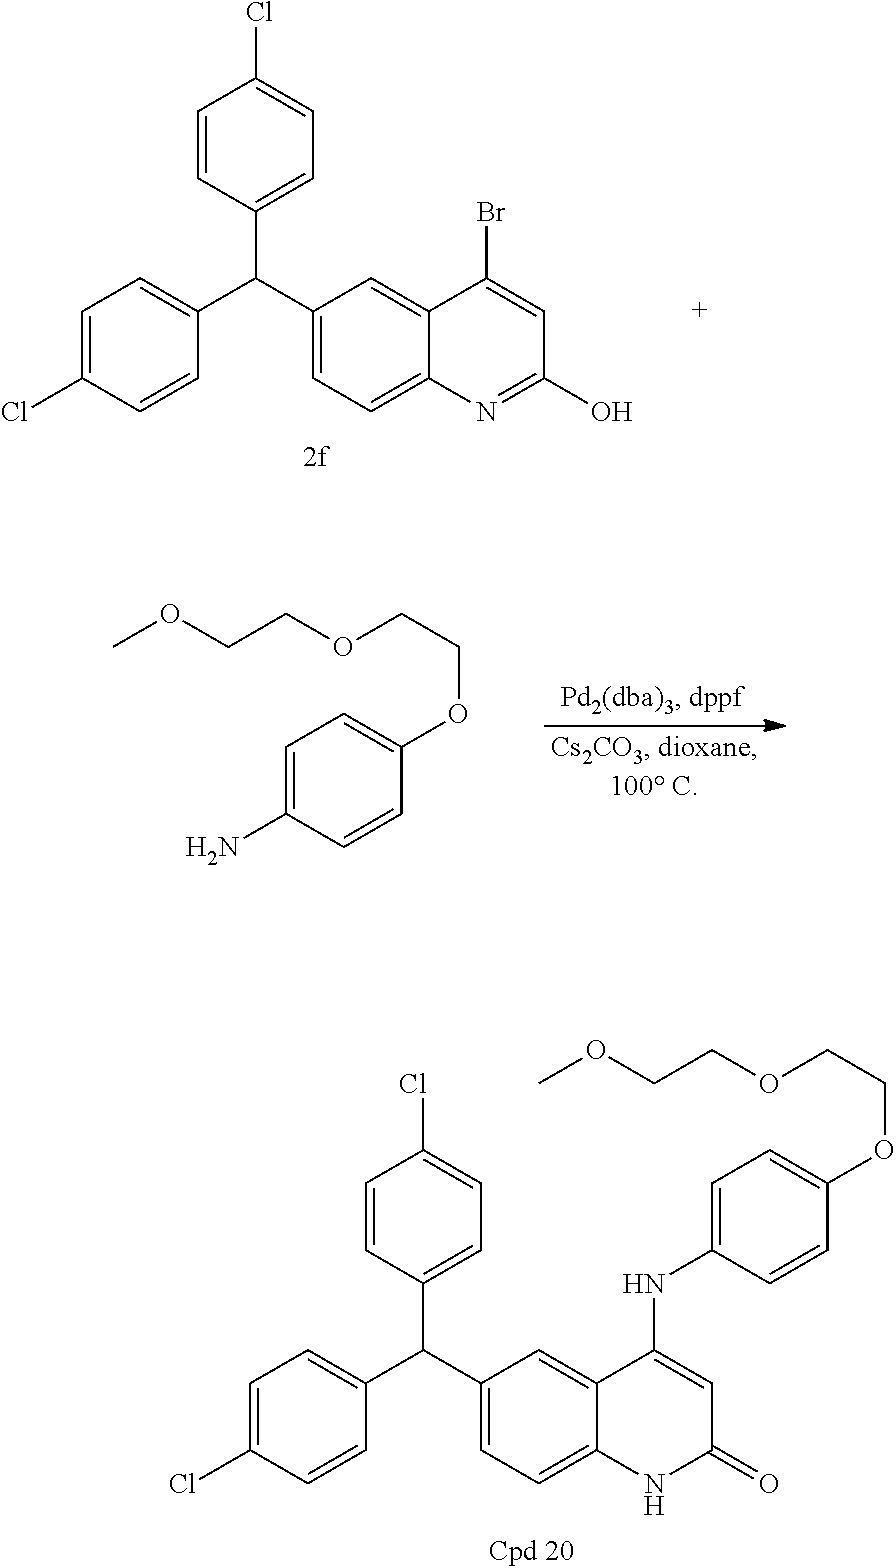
C1(C(C2=CC=C3C(=C2)C(Br)=CC(O)=N3)C2=CC=C(Cl)C=C2)=CC=C(Cl)C=C1.C1=C(N)C=CC(OCCOCCOC)=C1.C1(C(C2=CC=C3C(=C2)C(NC2=CC=C(OCCOCCOC)C=C2)=CC(=O)N3)C2=CC=C(Cl)C=C2)=CC=C(Cl)C=C1
